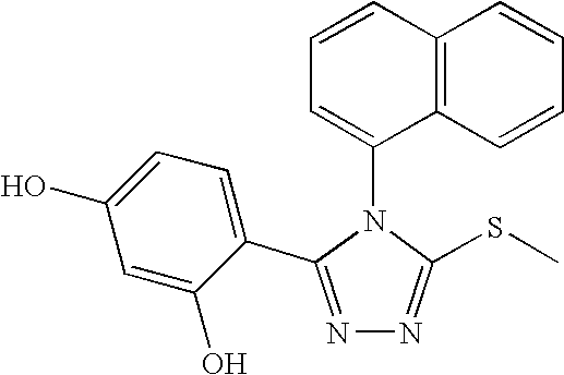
N1=C(C2=CC=C(O)C=C2O)N(C2=CC=CC3=C2C=CC=C3)C(SC)=N1
